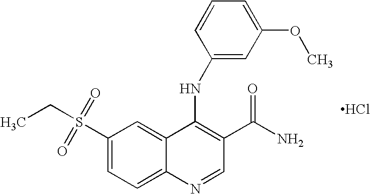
Cl.C1(S(CC)(=O)=O)=CC=C2C(=C1)C(NC1=CC(OC)=CC=C1)=C(C(N)=O)C=N2
